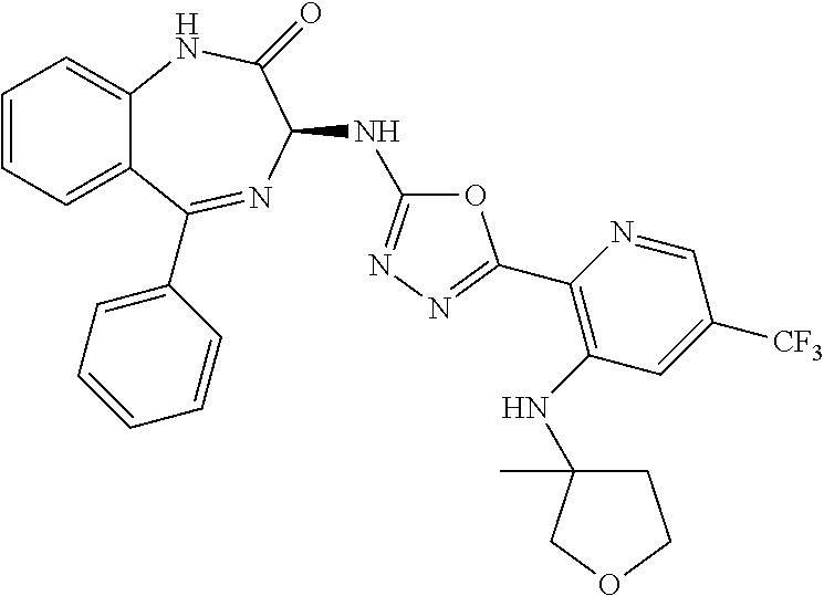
C1=CC=C2C(=C1)NC(=O)C(NC1=NN=C(C3=C(NC4(C)CCOC4)C=C([CF3])C=N3)O1)N=C2C1=CC=CC=C1
